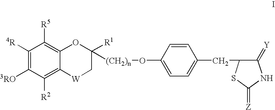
C1([4R])=C([3RO])C([R2])=C2C(=C1[R5])OC([R1])([(CH2)n]OC1=CC=C(CC3C(=[Y])NC(=[Z])S3)C=C1)C[W]2
